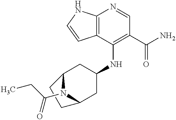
C12=C(C(NC3CC4N(C(CC)=O)C(C3)CC4)=C(C(N)=O)C=N1)C=CN2
